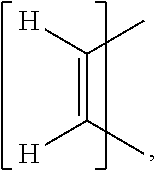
[H]C(=C([H])C)C
